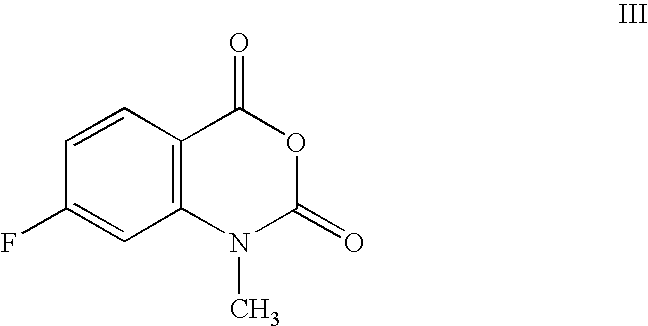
C1=CC(F)=CC2=C1C(=O)OC(=O)N2C
